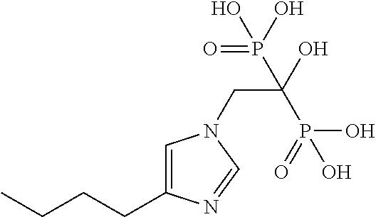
C1=C(CCCC)N=CN1CC(O)(P(=O)(O)O)P(O)(O)=O
